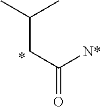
C(CC(=O)[N*])(C)C
